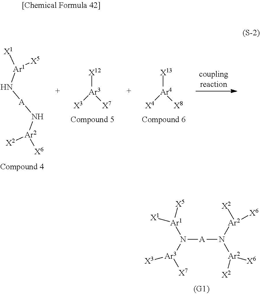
[Ar3]([X12])([X7])[X3].[Ar4]([X13])([X8])[X4].N([A]N[Ar2]([X2])[X6])[Ar1]([X5])[X1].N([A]N([Ar2]([X2])[X6])[Ar2]([X2])[X6])([Ar1]([X5])[X1])[Ar3]([X3])[X7]
